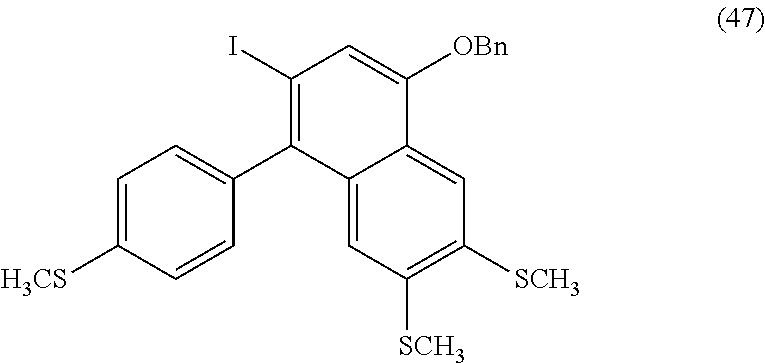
C12=CC([SCH3])=C([SCH3])C=C1C([OBn])=CC(I)=C2C1=CC=C([H3CS])C=C1
